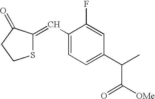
C1(C=C2SCCC2=O)=CC=C(C(C([OMe])=O)C)C=C1F
